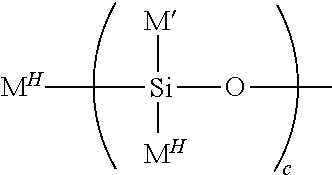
[MH][Si](OC)([M])[MH]
